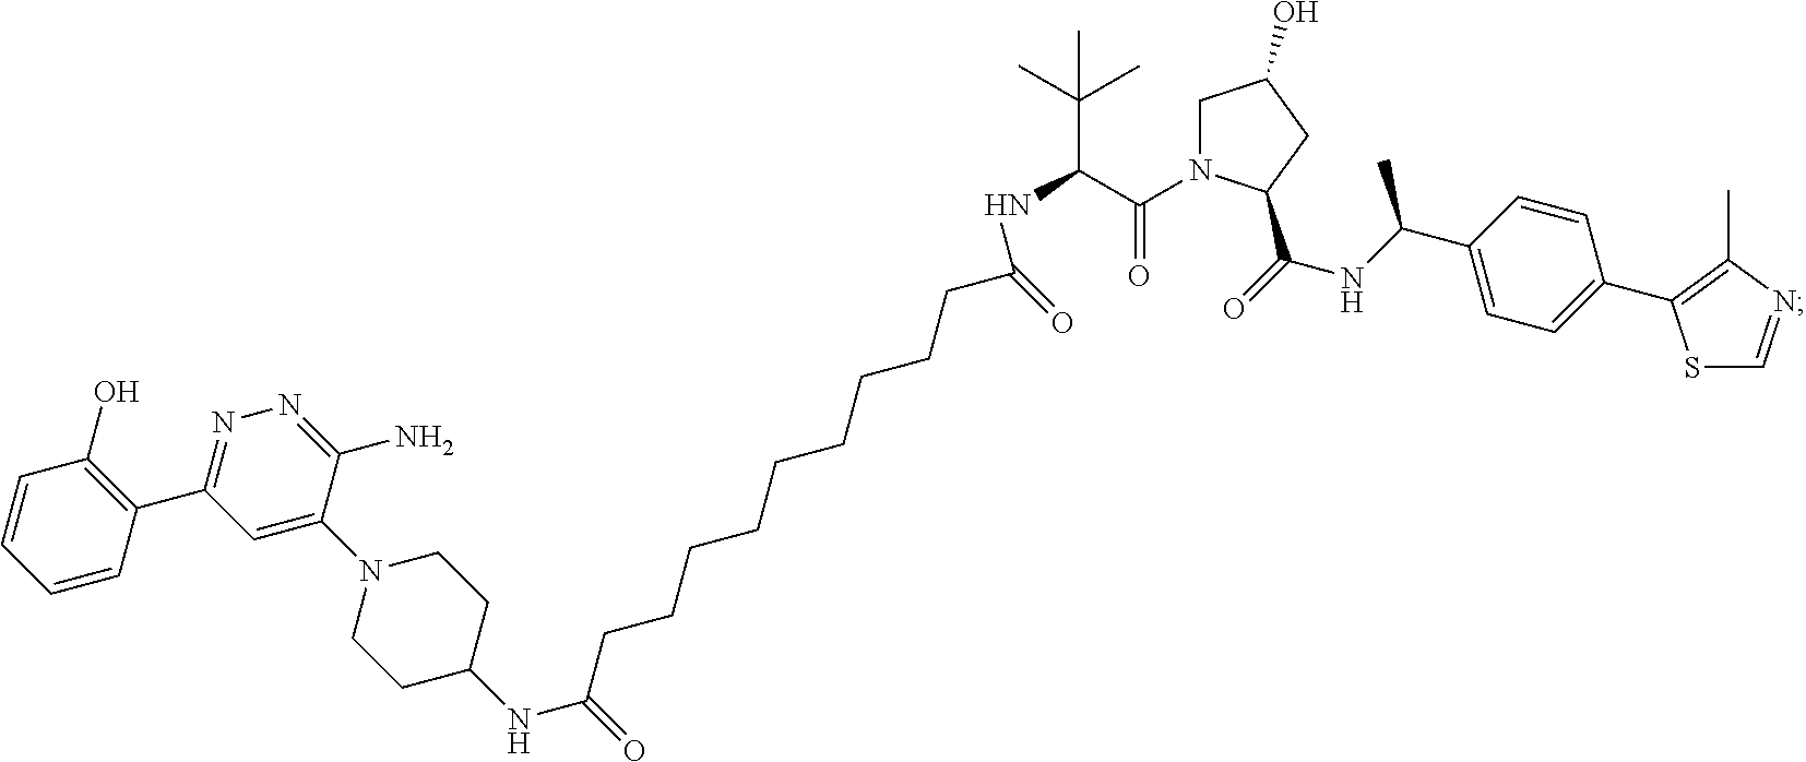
C1(NC(CCCCCCCCCC(NC(C(N2CC(O)CC2C(=O)NC(C2=CC=C(C3=C(C)N=CS3)C=C2)C)=O)C(C)(C)C)=O)=O)CCN(C2=CC(C3=C(O)C=CC=C3)=NN=C2N)CC1
